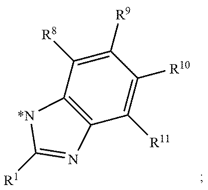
C1([R8])=C([R9])C([R10])=C([R11])C2=C1[N*]C([R1])=N2
